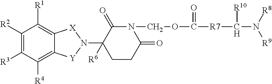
C1([R2])=C([R3])C([R4])=C2C(=C1[R1])[X]N(C1([R6])CCC(=O)N(COC([R7]C(N([R9])[R8])[R10])=O)C1=O)[Y]2
